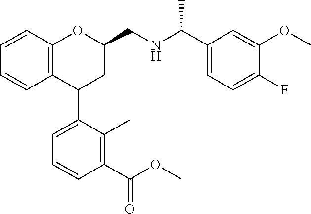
C12=C(C(C3=CC=CC(C(OC)=O)=C3C)CC(CNC(C)C3=CC=C(F)C(OC)=C3)O1)C=CC=C2
